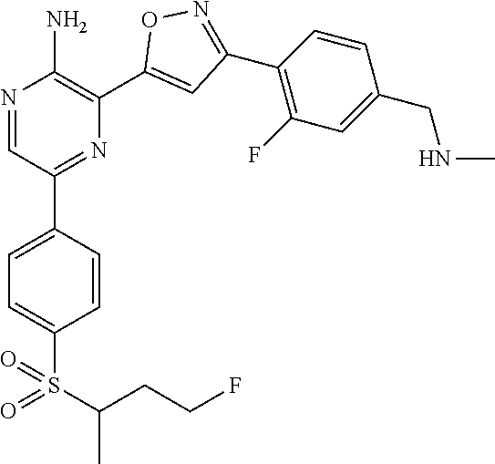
N1=CC(C2=CC=C(S(=O)(C(C)CCF)=O)C=C2)=NC(C2=CC(C3=C(F)C=C(CNC)C=C3)=NO2)=C1N
